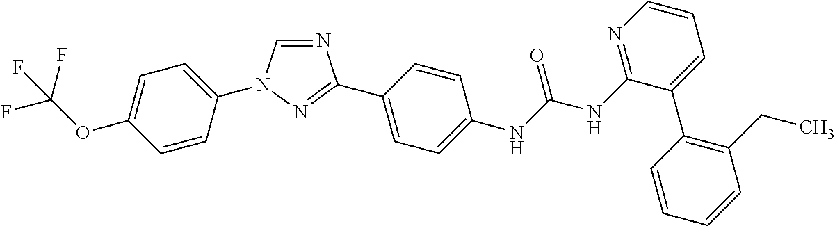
C1=CC(N2C=NC(C3=CC=C(NC(NC4=NC=CC=C4C4=C(CC)C=CC=C4)=O)C=C3)=N2)=CC=C1OC(F)(F)F
